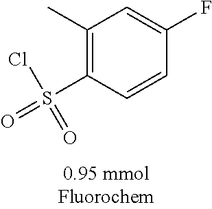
C1(C)=C(S(=O)(Cl)=O)C=CC(F)=C1
